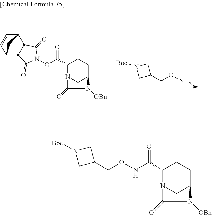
C1(C(ON2C(=O)C3C4C=CC(C3C2=O)C4)=O)N2CC(CC1)N([OBn])C2=O.C1(CON)CN([Boc])C1.C1(C(NOCC2CN([Boc])C2)=O)N2CC(CC1)N([OBn])C2=O
